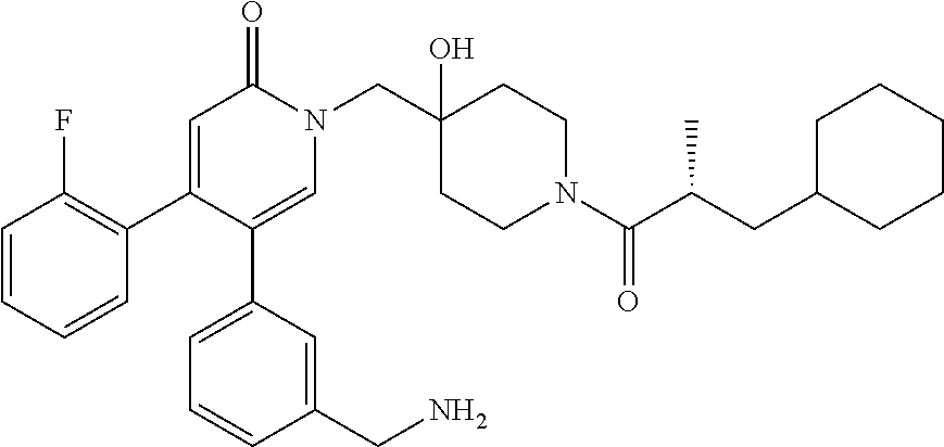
N1(CC2(O)CCN(C(=O)C(CC3CCCCC3)C)CC2)C(=O)C=C(C2=C(F)C=CC=C2)C(C2=CC=CC(CN)=C2)=C1
